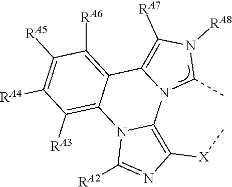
C1([RA5])=C([RA4])C([RA3])=C2C(=C1[RA6])C1=C([RA7])N([RA8])C(C)N1C1=C([X]C)N=C([RA2])N21
